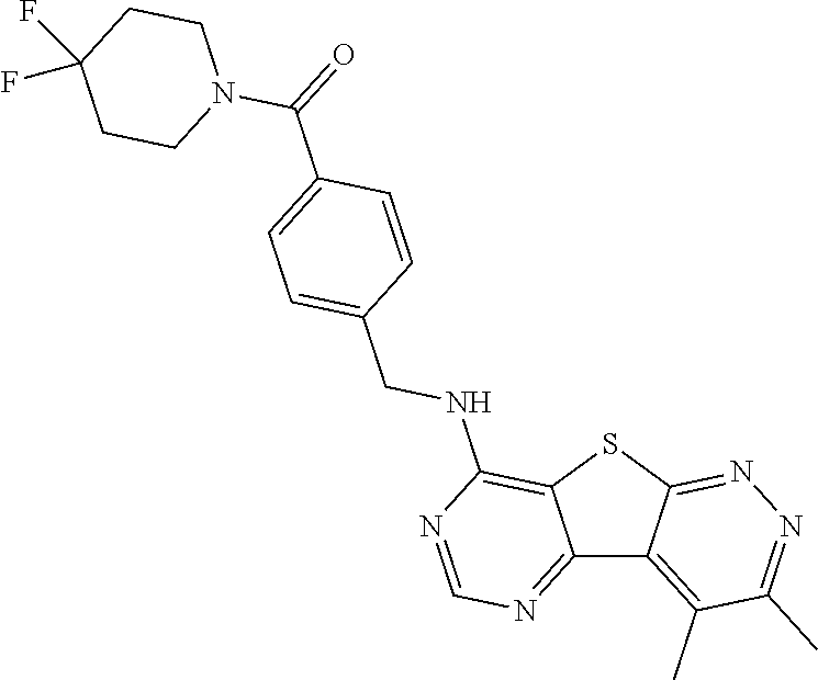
C12=NC=NC(NCC3=CC=C(C(N4CCC(F)(F)CC4)=O)C=C3)=C1SC1=NN=C(C)C(C)=C21
